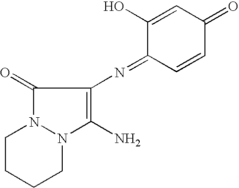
C1(=O)N2N(C(N)=C1N=C1C=CC(=O)C=C1O)CCCC2
